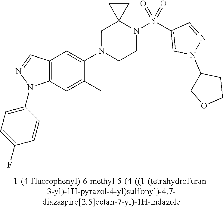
N1(C2=CC3=C(C=C2C)N(C2=CC=C(F)C=C2)N=C3)CCN(S(C2=CN(C3COCC3)N=C2)(=O)=O)C2(C1)CC2
